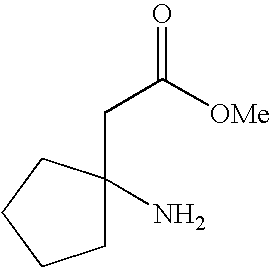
C1C(N)(CC(=O)[OMe])CCC1
